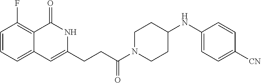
C1=CC(F)=C2C(=C1)C=C(CCC(N1CCC(NC3=CC=C([CN])C=C3)CC1)=O)NC2=O
